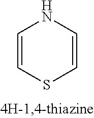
C1=CSC=CN1
